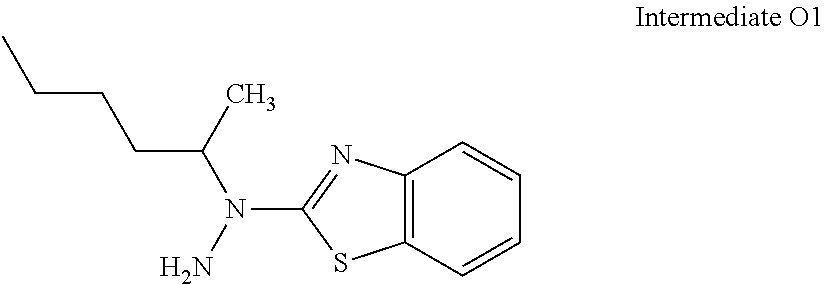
C1(N(C(CCCC)C)N)=NC2=C(S1)C=CC=C2
